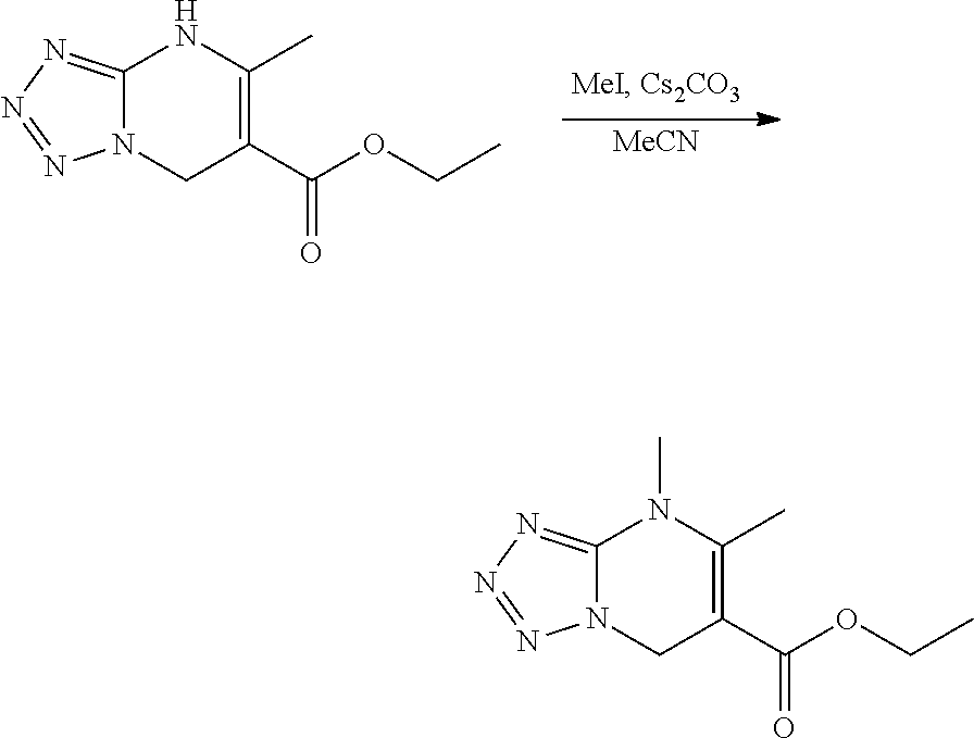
C12=NN=NN1CC(C(=O)OCC)=C(C)N2.[MeCN].C12=NN=NN1CC(C(=O)OCC)=C(C)N2C
